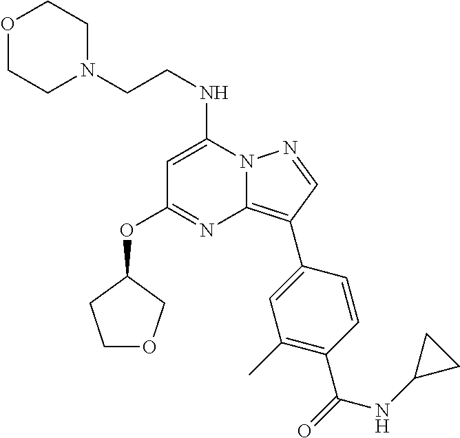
N12C(=C(C3=CC(C)=C(C(=O)NC4CC4)C=C3)C=N1)N=C(OC1COCC1)C=C2NCCN1CCOCC1
